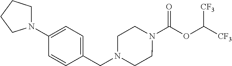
N1(C(OC([CF3])[CF3])=O)CCN(CC2=CC=C(N3CCCC3)C=C2)CC1
